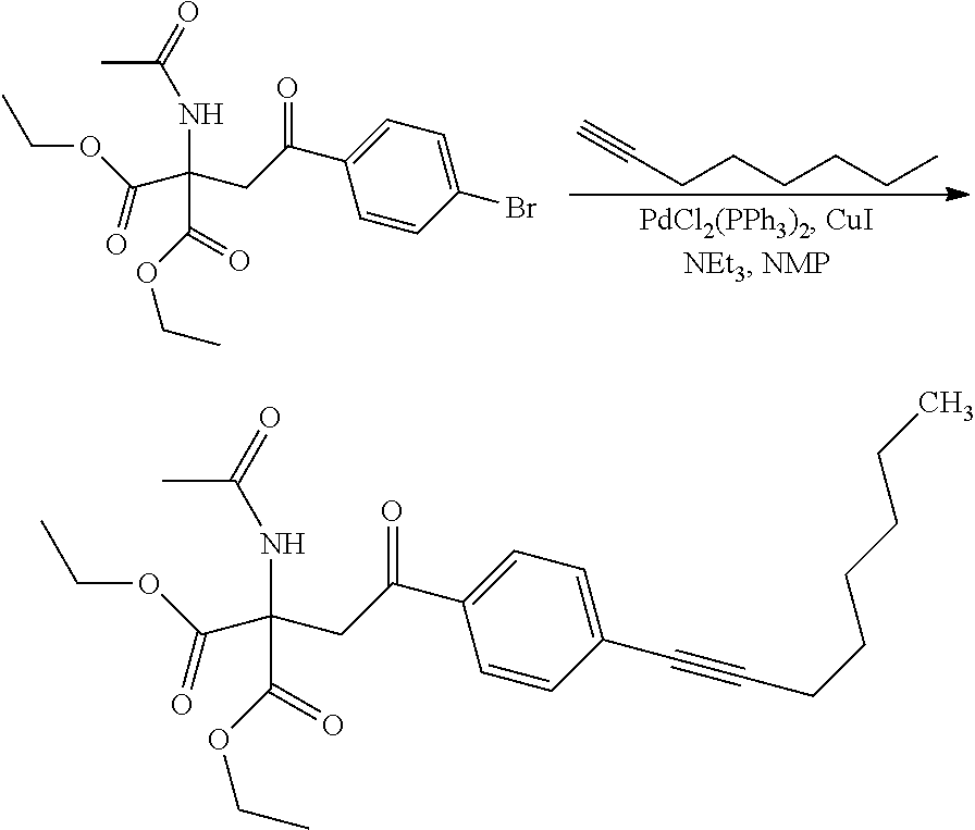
C(CCCCCC)#C.CC(NC(C(=O)OCC)(C(=O)OCC)CC(C1=CC=C(Br)C=C1)=O)=O.CC(NC(C(=O)OCC)(C(=O)OCC)CC(C1=CC=C(C#CCCCCCC)C=C1)=O)=O
